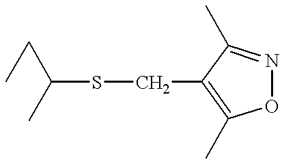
C(SCC1=C(C)ON=C1C)(CC)C
